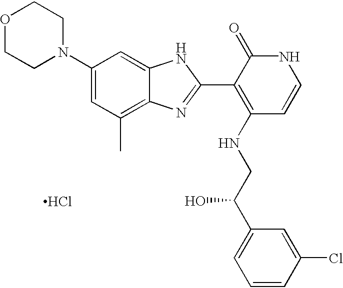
C1(N2CCOCC2)=CC(C)=C2C(=C1)NC(C1=C(NCC(C3=CC=CC(Cl)=C3)O)C=CNC1=O)=N2.Cl
